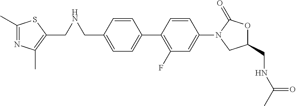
C1(CNCC2=C(C)N=C(C)S2)=CC=C(C2=C(F)C=C(N3C(=O)OC(CNC(C)=O)C3)C=C2)C=C1
